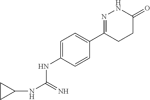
C1=C(NC(NC2CC2)=N)C=CC(C2=NNC(=O)CC2)=C1
